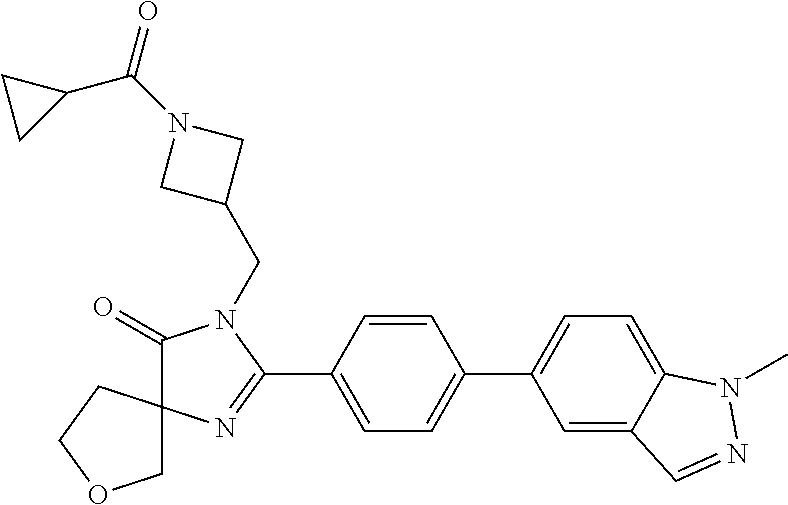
C1(=O)N(CC2CN(C(C3CC3)=O)C2)C(C2=CC=C(C3=CC=C4C(=C3)C=NN4C)C=C2)=NC12COCC2
